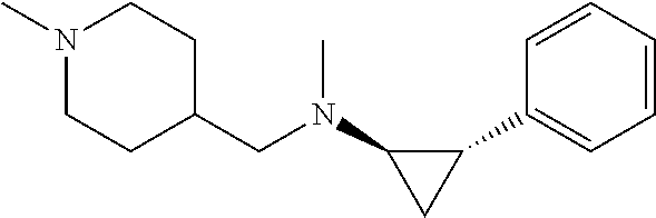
C1(C2=CC=CC=C2)C(N(CC2CCN(C)CC2)C)C1
